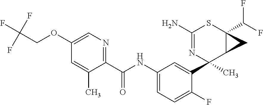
C1(N)=NC(C2=CC(NC(C3=NC=C(OCC(F)(F)F)C=C3C)=O)=CC=C2F)(C)C2C(C(F)F)(S1)C2
